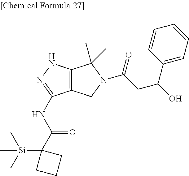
C12=C(CN(C(=O)CC(C3=CC=CC=C3)O)C1(C)C)C(NC(C1([Si](C)(C)C)CCC1)=O)=NN2
